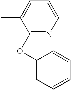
C1(OC2=CC=CC=C2)=NC=CC=C1C
